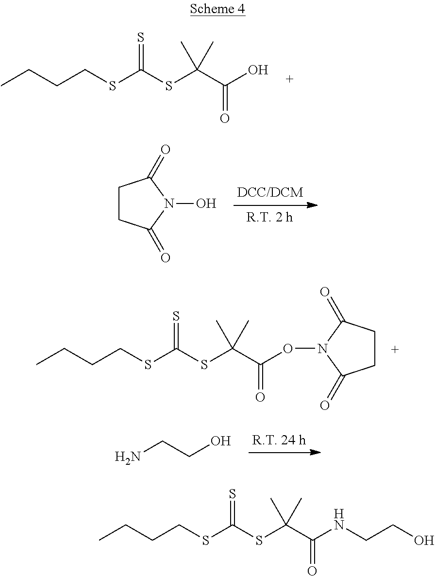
CCCCSC(SC(C)(C(=O)O)C)=S.C1CC(=O)N(O)C1=O.CCCCSC(SC(C)(C(=O)ON1C(=O)CCC1=O)C)=S.NCCO.CCCCSC(SC(C)(C(=O)NCCO)C)=S
